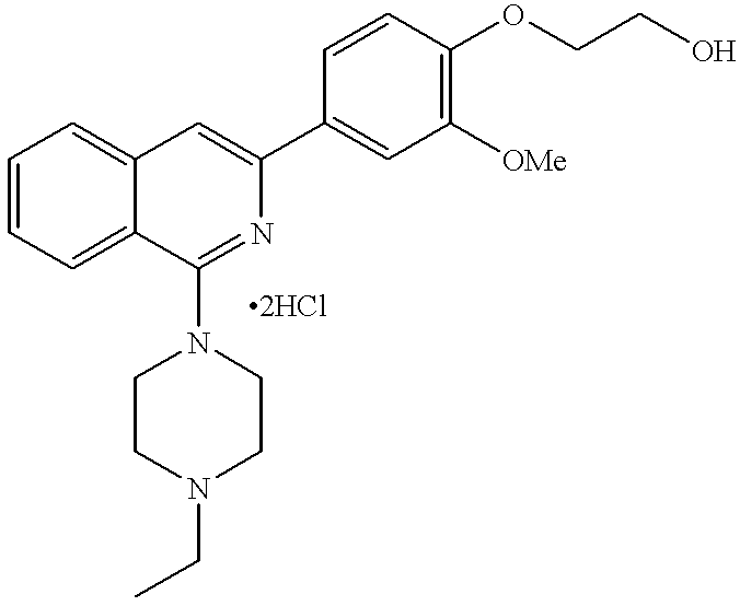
C1=CC=C2C(=C1)C=C(C1=CC([OMe])=C(OCCO)C=C1)N=C2N1CCN(CC)CC1
